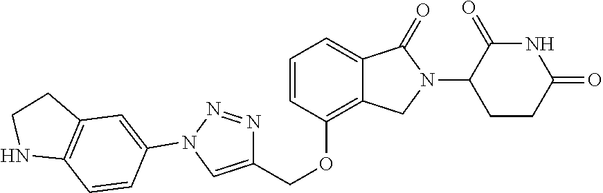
C1=CC(N2N=NC(COC3=C4C(=CC=C3)C(=O)N(C3C(=O)NC(=O)CC3)C4)=C2)=CC2=C1NCC2
